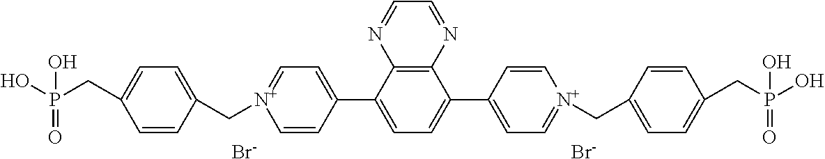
C1=CC(C2=CC=C(C3=CC=[N+](CC4=CC=C(CP(O)(=O)O)C=C4)C=C3)C3=C2N=CC=N3)=CC=[N+]1CC1=CC=C(CP(O)(=O)O)C=C1.[Br-].[Br-]
